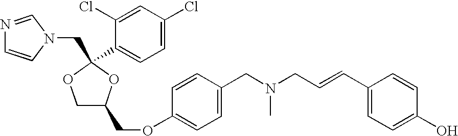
N1=CN(CC2(C3=CC=C(Cl)C=C3Cl)OC(COC3=CC=C(CN(CC=CC4=CC=C(O)C=C4)C)C=C3)CO2)C=C1
